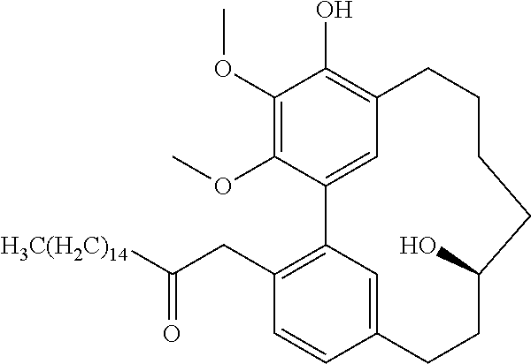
C1(OC)=C(OC)C2=CC(=C1O)CCCCC(O)CCC1=CC2=C(CC([H3C(H2C)14])=O)C=C1
